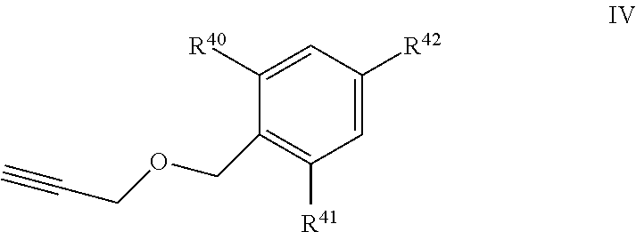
C1([R40])=CC([R42])=CC([R41])=C1COCC#C
